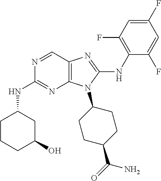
N1=CC2=C(N=C1NC1CCCC(O)C1)N(C1CCC(C(=O)N)CC1)C(NC1=C(F)C=C(F)C=C1F)=N2
